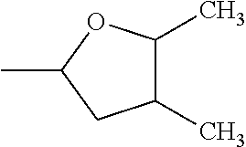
C1(C)C(C)OC(C)C1
